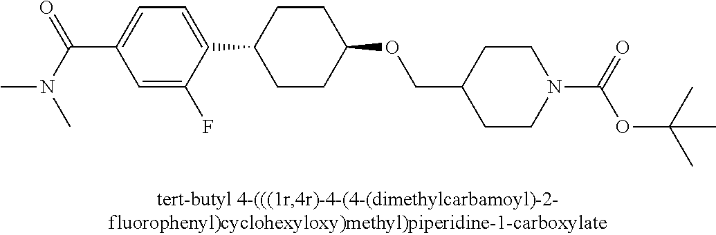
C1(C(=O)N(C)C)=CC=C(C2CCC(OCC3CCN(C(OC(C)(C)C)=O)CC3)CC2)C(F)=C1
